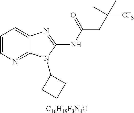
[C16H19F3N4O].C1=CN=C2C(=C1)N=C(NC(CC([CF3])(C)C)=O)N2C1CCC1
